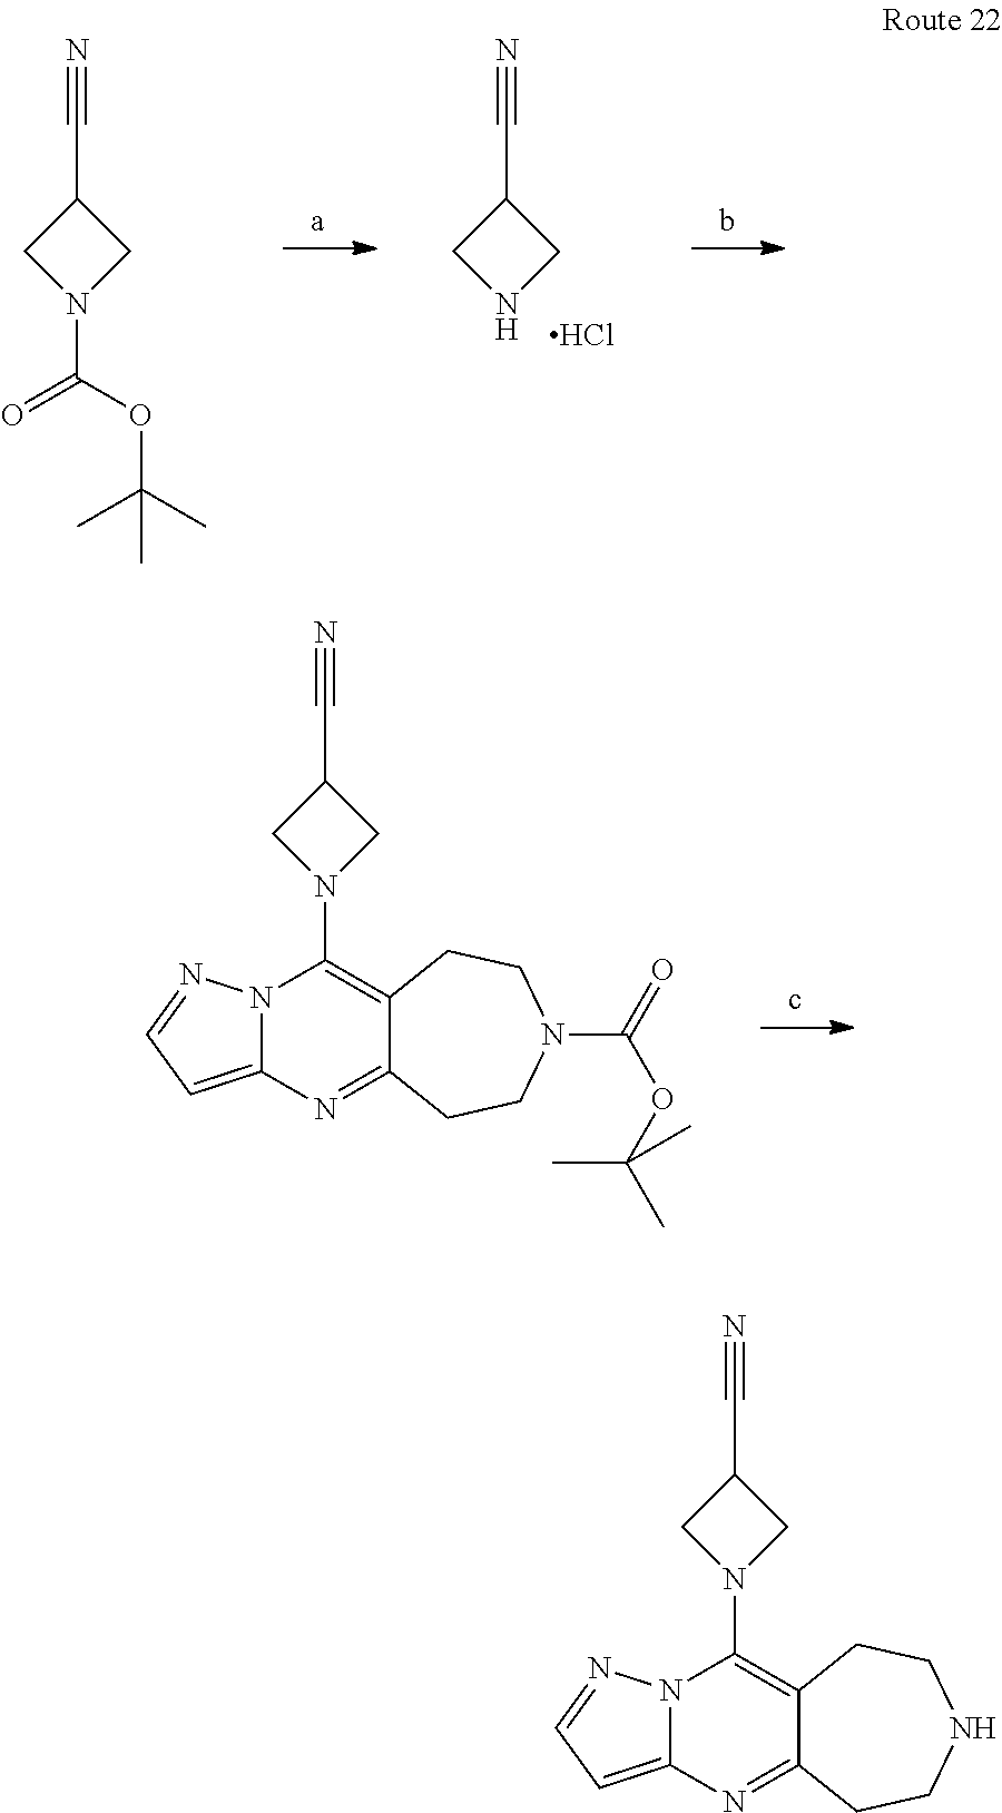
N12C(=CC=N1)N=C1C(=C2N2CC(C#N)C2)CCN(C(=O)OC(C)(C)C)CC1.C(C1CNC1)#N.Cl.C(C1CN(C(OC(C)(C)C)=O)C1)#N.N12C(=CC=N1)N=C1C(=C2N2CC(C#N)C2)CCNCC1
